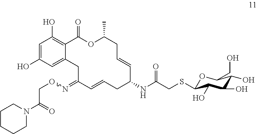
C1=C(O)C=C2C(=C1O)C(=O)OC(C)CC=CC(NC(CSC1OC(CO)C(O)C(O)C1O)=O)CC=CC(=NOCC(=O)N1CCCCC1)C2
